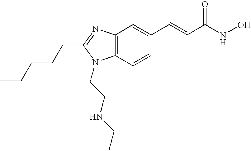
C12=C(C=CC(C=CC(NO)=O)=C1)N(CCNCC)C(CCCCC)=N2
